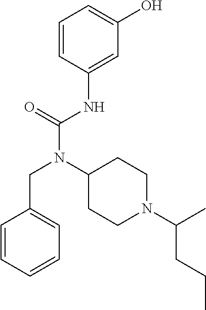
C1=CC(NC(N(C2CCN(C(C)CCC)CC2)CC2=CC=CC=C2)=O)=CC(O)=C1
